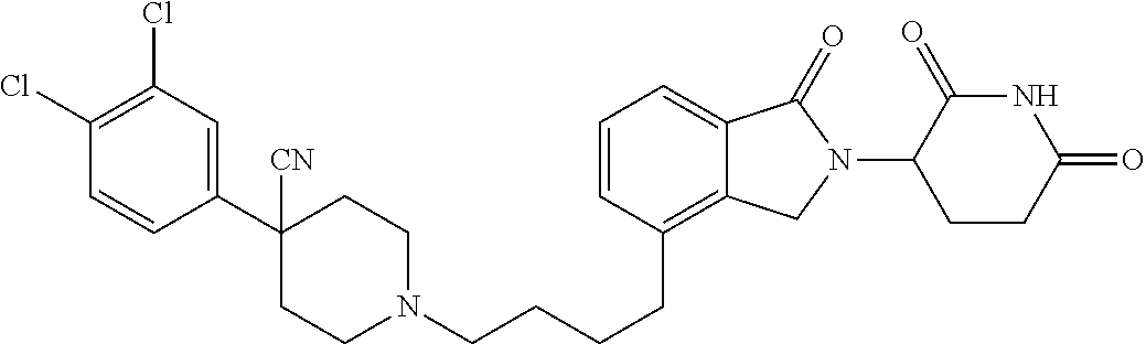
C1N(CCCCC2=C3C(=CC=C2)C(=O)N(C2C(=O)NC(=O)CC2)C3)CCC(C2=CC(Cl)=C(Cl)C=C2)([CN])C1
